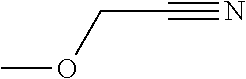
COCC#N
